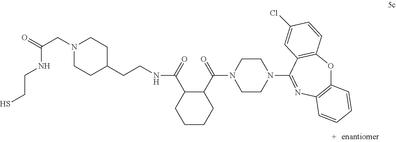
C1CCC(C(=O)N2CCN(C3=NC4=C(OC5=C3C=C(Cl)C=C5)C=CC=C4)CC2)C(C(=O)NCCC2CCN(CC(=O)NCCS)CC2)C1
